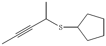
CC(C#CC)SC1CCCC1
